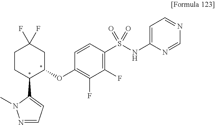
N1=CC=C(C2C(OC3=C(F)C(F)=C(S(NC4=CC=NC=N4)(=O)=O)C=C3)CC(F)(F)CC2)N1C
